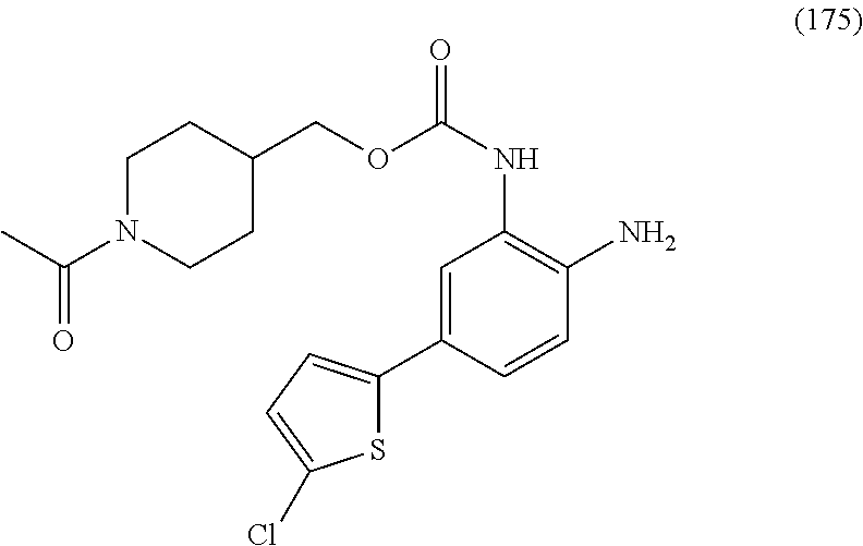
S1C(C2=CC(NC(=O)OCC3CCN(C(C)=O)CC3)=C(N)C=C2)=CC=C1Cl
